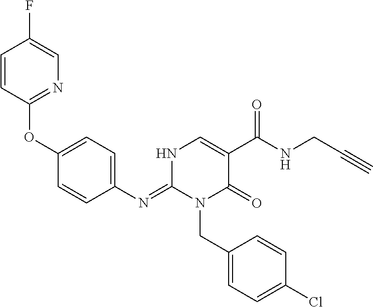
C1(OC2=CC=C(N=C3N(CC4=CC=C(Cl)C=C4)C(=O)C(C(NCC#C)=O)=CN3)C=C2)=NC=C(F)C=C1
